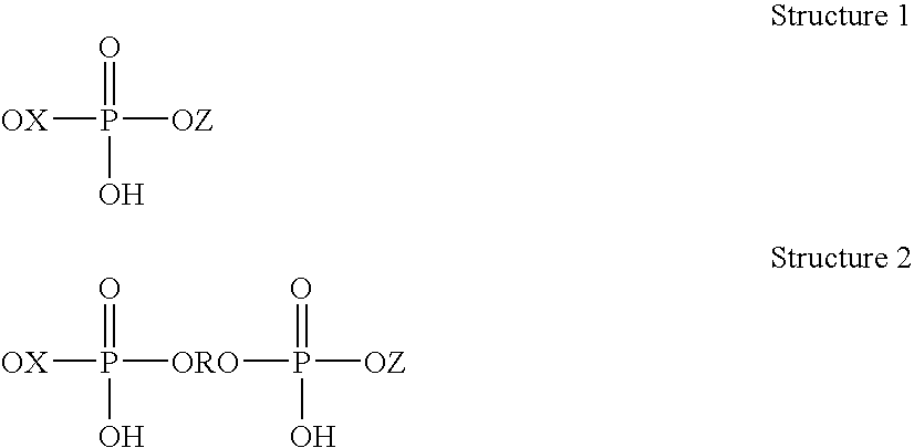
O=P(O)([OZ])[OX].O=P(O)([ORO]P([OZ])(=O)O)[OX]
